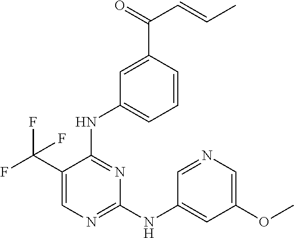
N(C1=NC=C(C(F)(F)F)C(NC2=CC=CC(C(C=CC)=O)=C2)=N1)C1=CC(OC)=CN=C1
